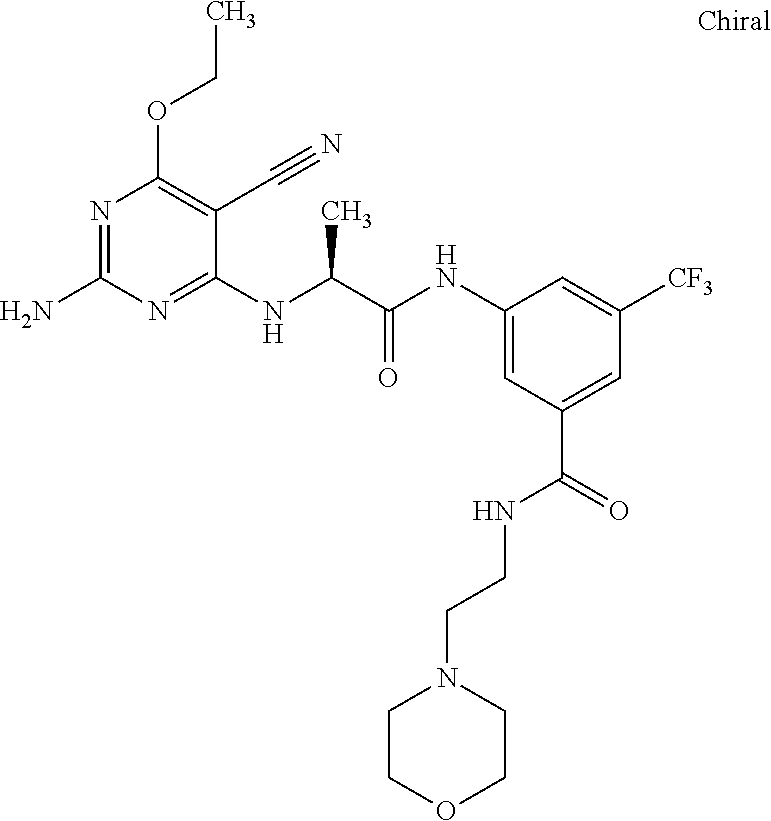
C1(NC(C(NC2=CC(C(=O)NCCN3CCOCC3)=CC([CF3])=C2)=O)C)=NC(N)=NC(OCC)=C1C#N
